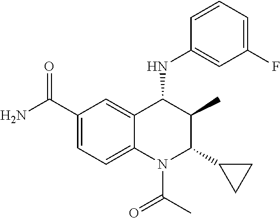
C1(C(N)=O)=CC=C2C(=C1)C(NC1=CC(F)=CC=C1)C(C)C(C1CC1)N2C(C)=O
